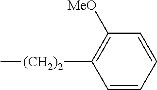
C1=CC=CC([MeO])=C1[(CH2)2]C
